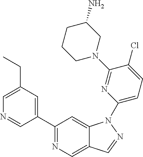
C1(C2=CC(CC)=CN=C2)=NC=C2C(=C1)N(C1=CC=C(Cl)C(N3CC(N)CCC3)=N1)N=C2
